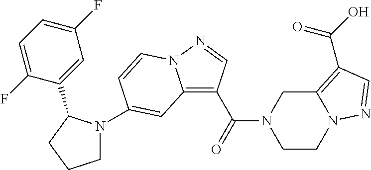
N1(C2=CC3=C(C(=O)N4CCN5C(=C(C(O)=O)C=N5)C4)C=NN3C=C2)CCCC1C1=CC(F)=CC=C1F
